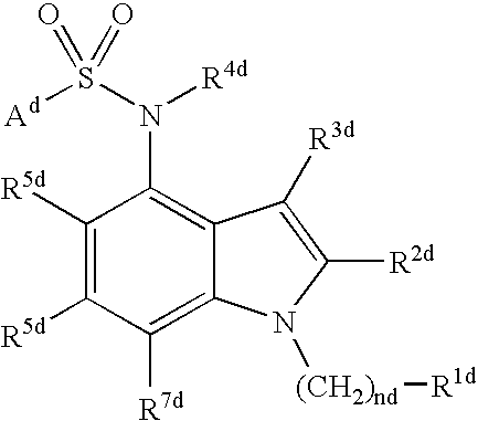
C1([R5d])=C([R5d])C([R7d])=C2C(=C1N(S([Ad])(=O)=O)[R4d])C([R3d])=C([R2d])N2[(CH2)nd][R1d]
